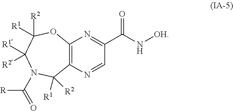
C12=C(N=CC(C(N[OH])=O)=N1)C([R1])([R2])N(C([R])=O)C([R1])([R2])C([R2])([R1])O2
